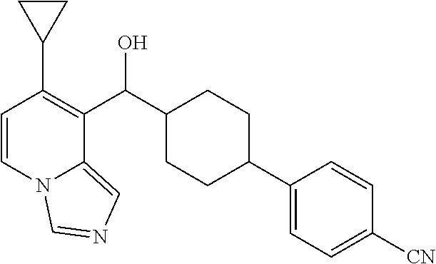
C1=CN2C(=CN=C2)C(C(C2CCC(C3=CC=C([CN])C=C3)CC2)O)=C1C1CC1
